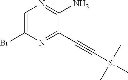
C1=C(Br)N=C(C#C[Si](C)(C)C)C(N)=N1
